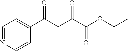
C1=NC=CC(C(CC(C(OCC)=O)=O)=O)=C1
